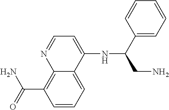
C12=C(C(N)=O)C=CC=C1C(NC(C1=CC=CC=C1)CN)=CC=N2
